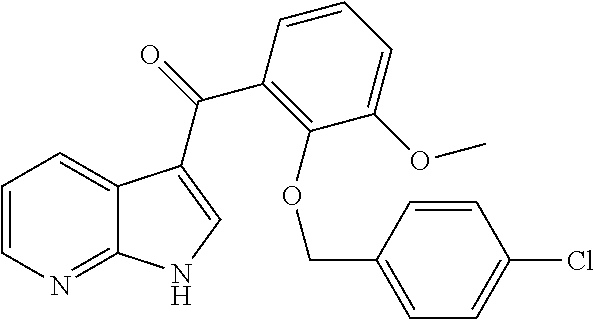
C1=CN=C2C(=C1)C(C(=O)C1=C(OCC3=CC=C(Cl)C=C3)C(OC)=CC=C1)=CN2
